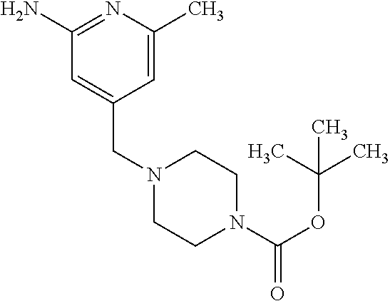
C1=C(CN2CCN(C(OC(C)(C)C)=O)CC2)C=C(C)N=C1N
